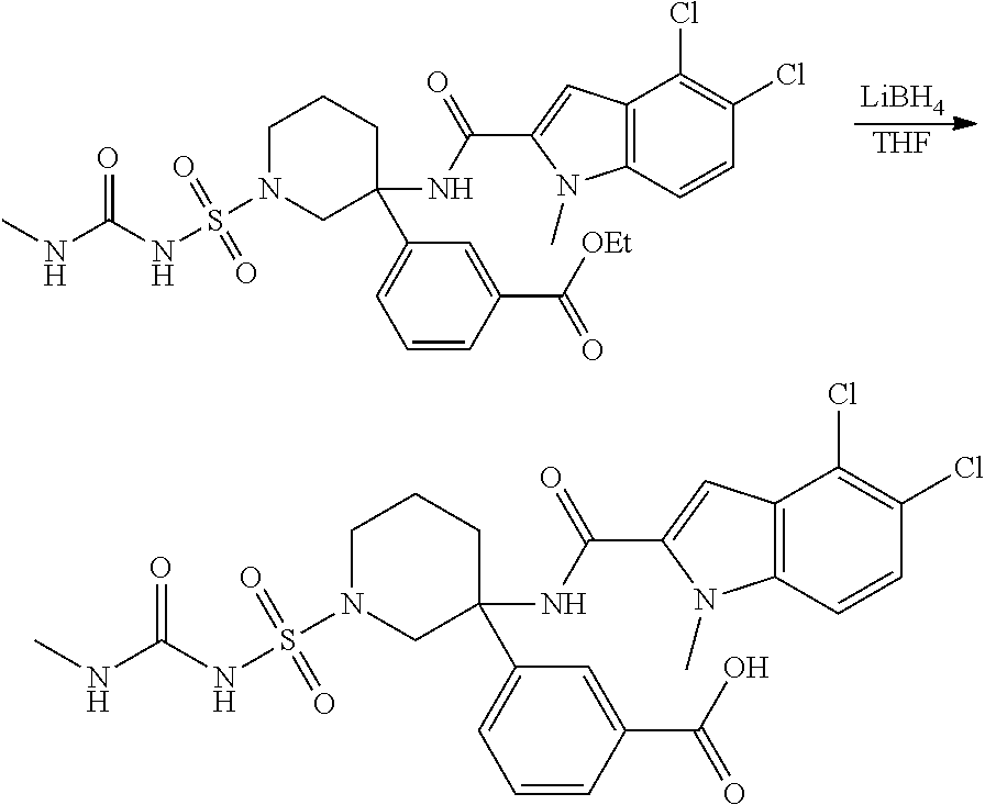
[LiBH4].[THF].C12=C(C(Cl)=C(Cl)C=C1)C=C(C(=O)NC1(C3=CC=CC(C(=O)[OEt])=C3)CCCN(S(NC(=O)NC)(=O)=O)C1)N2C.C12=C(C(Cl)=C(Cl)C=C1)C=C(C(=O)NC1(C3=CC=CC(C(=O)O)=C3)CCCN(S(NC(=O)NC)(=O)=O)C1)N2C
